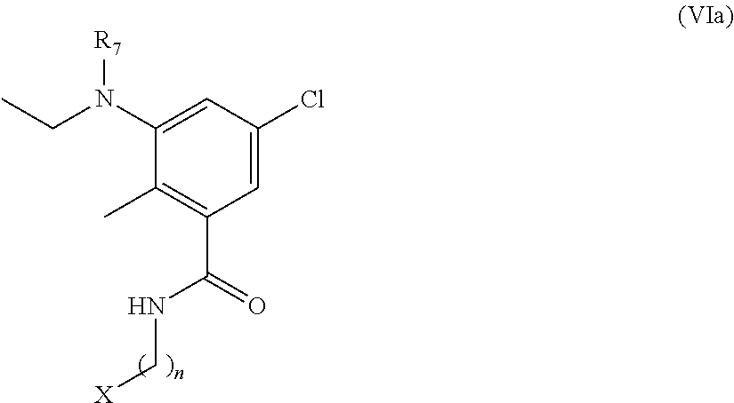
C1=C(Cl)C=C(N(CC)[R7])C(C)=C1C(NC[X])=O
